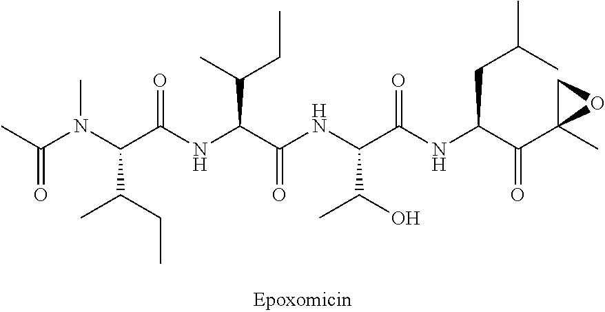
CC(N(C(C(NC(C(NC(C(NC(C(C1(C)CO1)=O)CC(C)C)=O)C(O)C)=O)C(CC)C)=O)C(CC)C)C)=O
